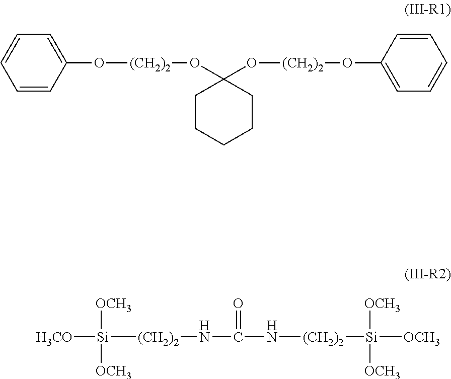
C1=CC(O[(CH2)2]OC2(O[(CH2)2]OC3=CC=CC=C3)CCCCC2)=CC=C1.[H3CO][Si]([(CH2)2]NC(N[(CH2)2][Si]([OCH3])([OCH3])[OCH3])=O)([OCH3])[OCH3]
